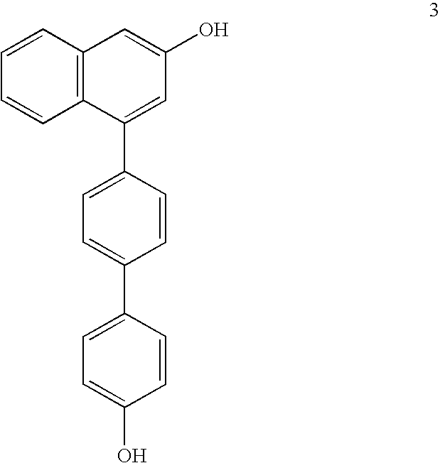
C1=CC2=C(C=C1)C=C(O)C=C2C1=CC=C(C2=CC=C(O)C=C2)C=C1
